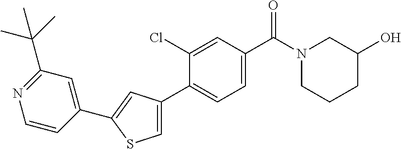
C1(O)CN(C(C2=CC=C(C3=CSC(C4=CC(C(C)(C)C)=NC=C4)=C3)C(Cl)=C2)=O)CCC1
